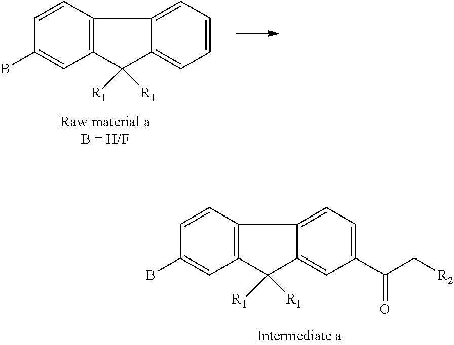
C1=CC2=C(C=C1B)C([R1])([R1])C1=CC(C(=O)C[R2])=CC=C21.C1=CC2=C(C=C1B)C([R1])([R1])C1=CC=CC=C21
